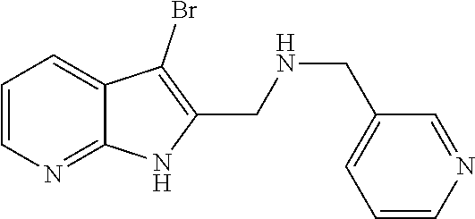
C1=CN=C2C(=C1)C(Br)=C(CNCC1=CC=CN=C1)N2
